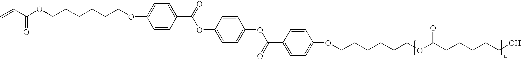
C=CC(OCCCCCCOC1=CC=C(C(=O)OC2=CC=C(OC(=O)C3=CC=C(OCCCCCCOC(CCCCCO)=O)C=C3)C=C2)C=C1)=O
